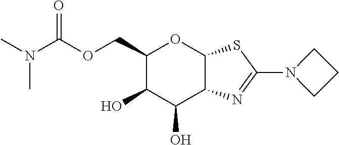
C1(COC(N(C)C)=O)C(O)C(O)C2C(O1)SC(N1CCC1)=N2
